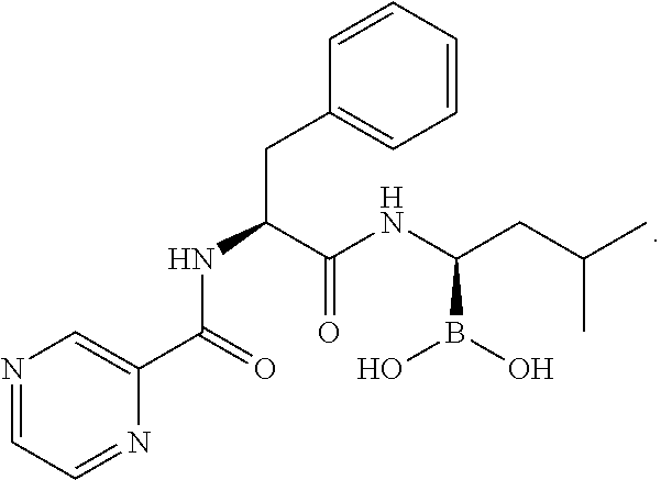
N1=CC=NC(C(=O)NC(CC2=CC=CC=C2)C(NC(CC(C)C)B(O)O)=O)=C1
